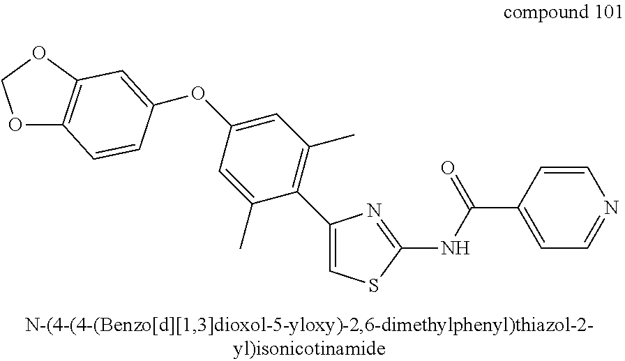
C1(OC2=CC3=C(OCO3)C=C2)=CC(C)=C(C2=CSC(NC(C3=CC=NC=C3)=O)=N2)C(C)=C1
